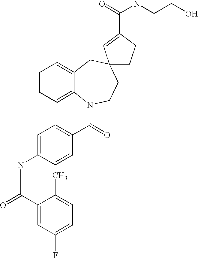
C1=CC=C2C(=C1)CC1(CCN2C(=O)C2=CC=C(NC(=O)C3=CC(F)=CC=C3C)C=C2)CCC(C(=O)NCCO)=C1
